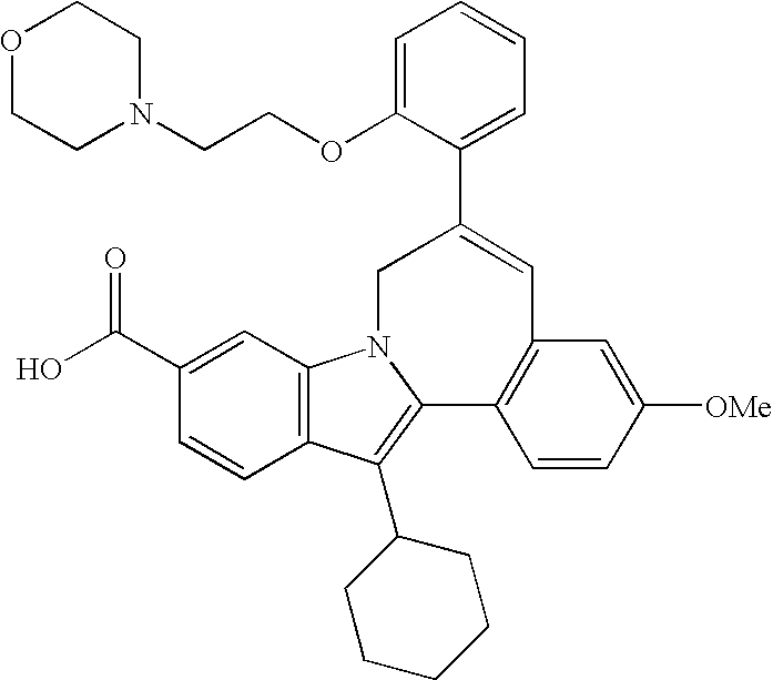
C1(C(O)=O)=CC2=C(C=C1)C(C1CCCCC1)=C1N2CC(C2=CC=CC=C2OCCN2CCOCC2)=CC2=C1C=CC([OMe])=C2
